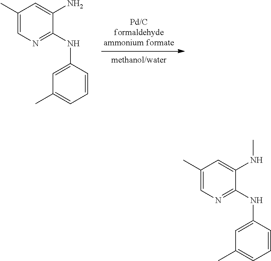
C1(C)=CN=C(NC2=CC(C)=CC=C2)C(N)=C1.C1(C)=CN=C(NC2=CC(C)=CC=C2)C(NC)=C1
